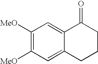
C1([MeO])=C([MeO])C=C2C(=C1)C(=O)CCC2
